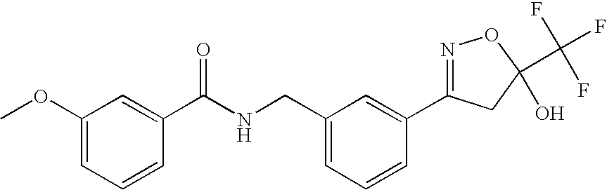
C1(C(NCC2=CC=CC(C3=NOC(C(F)(F)F)(O)C3)=C2)=O)=CC(OC)=CC=C1
